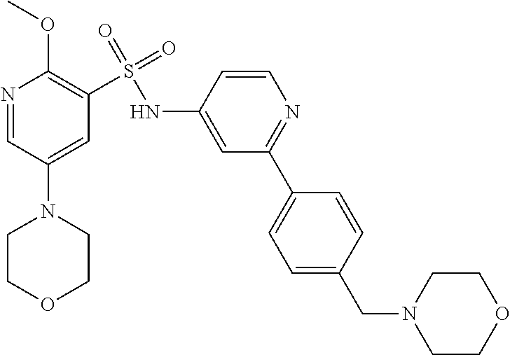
N1=CC(N2CCOCC2)=CC(S(=O)(=O)NC2=CC(C3=CC=C(CN4CCOCC4)C=C3)=NC=C2)=C1OC
